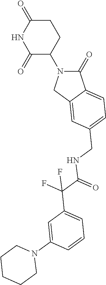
C1(=O)N(C2C(=O)NC(=O)CC2)CC2=CC(CNC(C(C3=CC=CC(N4CCCCC4)=C3)(F)F)=O)=CC=C12
